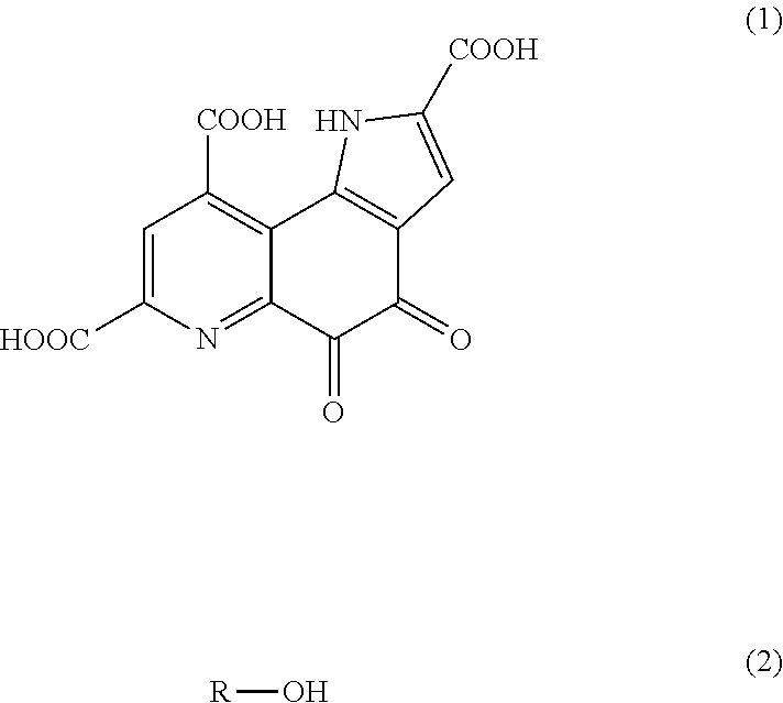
C1=C([HOOC])N=C2C(=C1[COOH])C1=C(C(=O)C2=O)C=C([COOH])N1.[R]O
